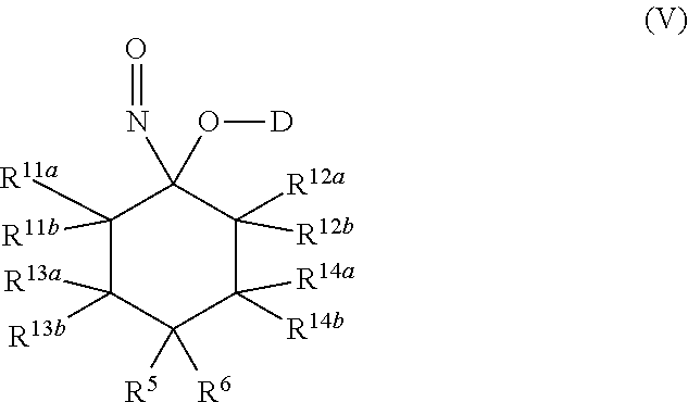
C1([R11a])([R11b])C([R13a])([R13b])C([R5])([R6])C([R14a])([R14b])C([R12a])([R12b])C1(N=O)O[D]
